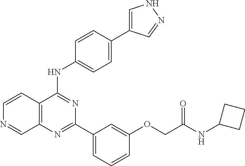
C12=C(C(NC3=CC=C(C4=CNN=C4)C=C3)=NC(C3=CC=CC(OCC(NC4CCC4)=O)=C3)=N1)C=CN=C2
